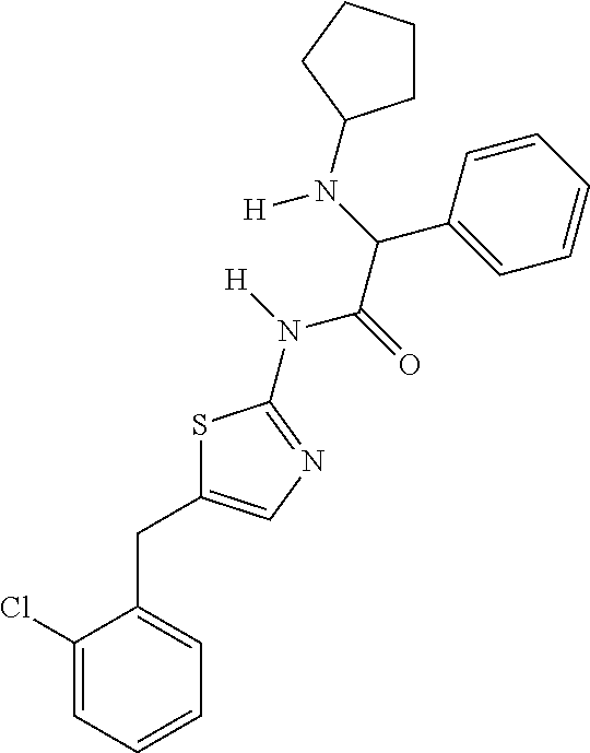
C1(Cl)=CC=CC=C1CC1=CN=C(N(C(C(N([H])C2CCCC2)C2=CC=CC=C2)=O)[H])S1
